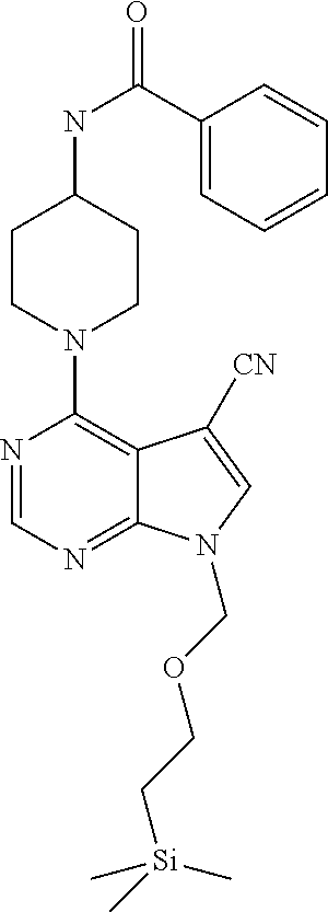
C1(C(NC2CCN(C3=C4C(=NC=N3)N(COCC[Si](C)(C)C)C=C4[CN])CC2)=O)=CC=CC=C1
